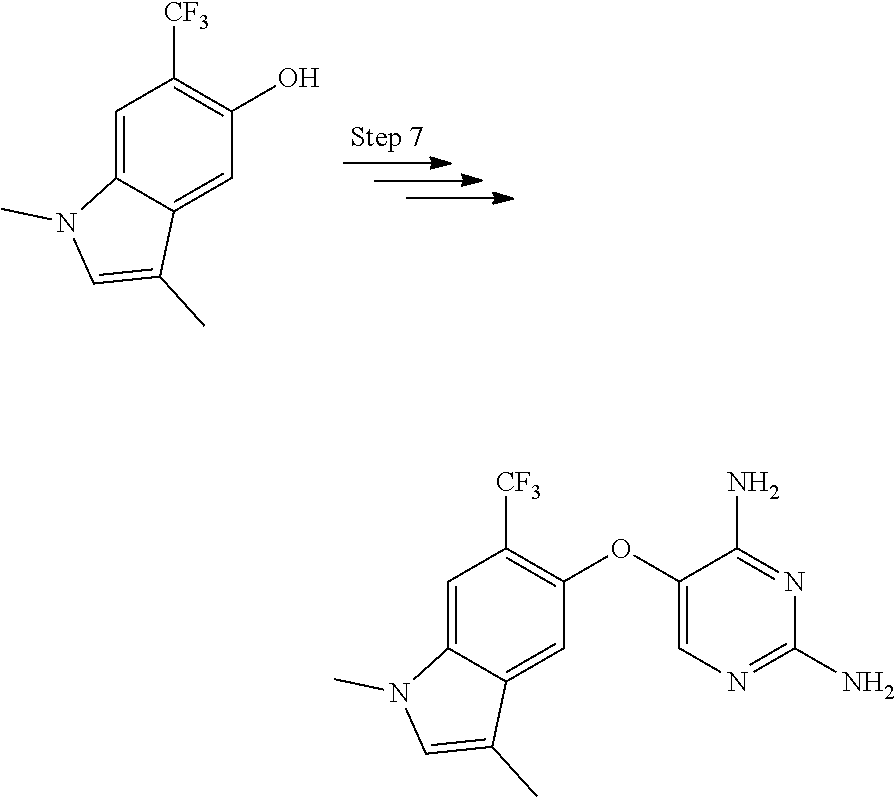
C1=C2C(=CC(O)=C1[CF3])C(C)=CN2C.C1=C2C(=CC(OC3=CN=C(N)N=C3N)=C1[CF3])C(C)=CN2C
